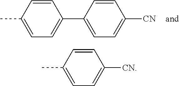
C1=CC(C)=CC=C1C1=CC=C([CN])C=C1.C1=CC(C)=CC=C1[CN]
